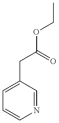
C1=C(CC(=O)OCC)C=NC=C1
